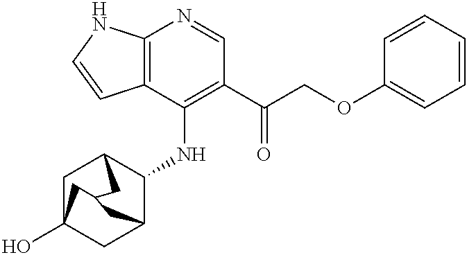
C12=C(C(NC3C4CC5(O)CC3CC(C5)C4)=C(C(COC3=CC=CC=C3)=O)C=N1)C=CN2
